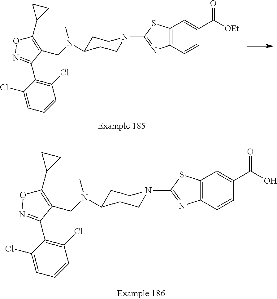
C12=C(C=CC(C(=O)O)=C1)N=C(N1CCC(N(CC3=C(C4CC4)ON=C3C3=C(Cl)C=CC=C3Cl)C)CC1)S2.C12=C(C=CC(C(=O)[OEt])=C1)N=C(N1CCC(N(CC3=C(C4CC4)ON=C3C3=C(Cl)C=CC=C3Cl)C)CC1)S2
